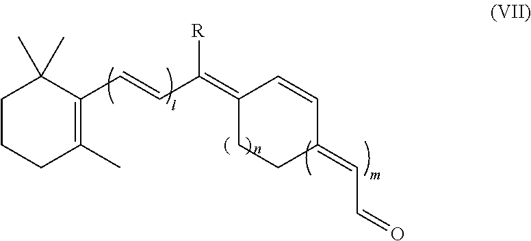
C1CCC(C)=C(C=CC(=C2CCC(=CC=O)C=C2)[R])C1(C)C
